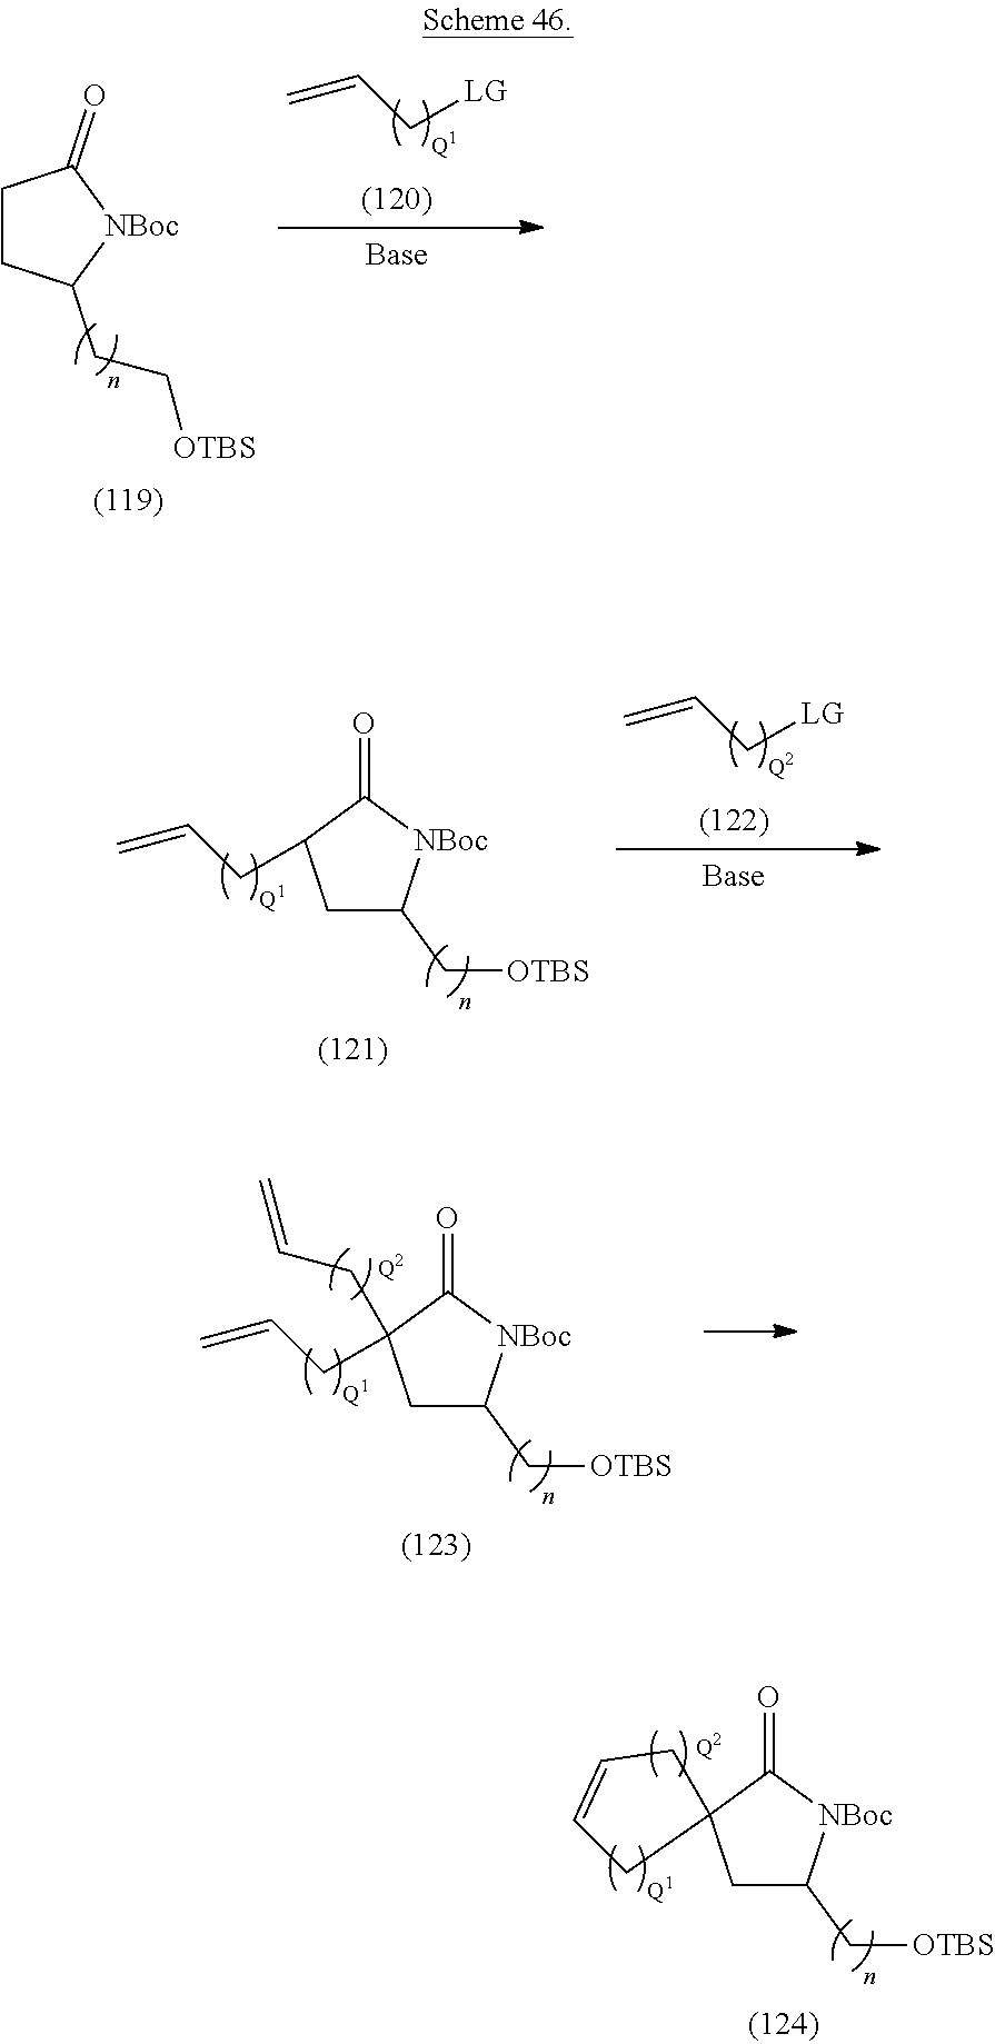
C1C(C[OTBS])[NBoc]C(=O)C1(CC=C)CC=C.[Q2].C1C(C[OTBS])[NBoc]C(=O)C12CC=CC2.[Q2].C1CC(CC[OTBS])[NBoc]C1=O.C=CC[LG].C1C(C[OTBS])[NBoc]C(=O)C1CC=C.C=CC[LG]
